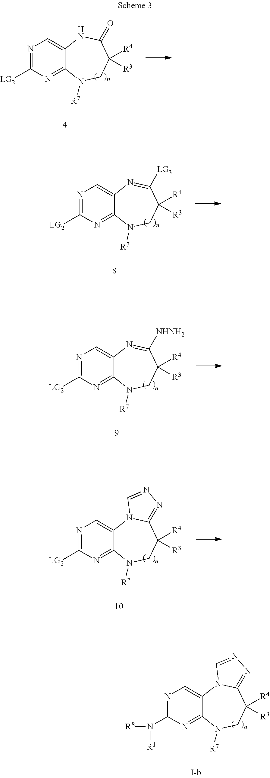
N1=C([LG2])N=C2C(=C1)NC(=O)C([R4])([R3])CN2[R7].N1=C([LG2])N=C2C(=C1)N=C([LG3])C([R4])([R3])CN2[R7].N1=C([LG2])N=C2C(=C1)N=C([NHNH2])C([R4])([R3])CN2[R7].N1=C([LG2])N=C2C(=C1)N1C(=NN=C1)C([R4])([R3])CN2[R7].N1=C(N([R1])[R8])N=C2C(=C1)N1C(=NN=C1)C([R4])([R3])CN2[R7]
